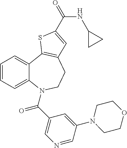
C1=CC=C2C(=C1)C1=C(CCN2C(C2=CN=CC(N3CCOCC3)=C2)=O)C=C(C(=O)NC2CC2)S1
